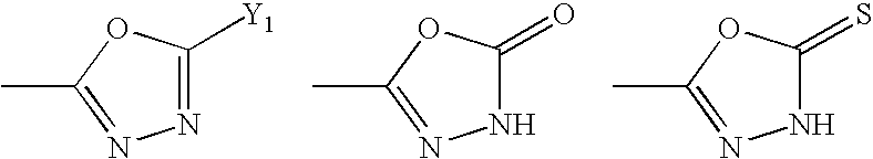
CC1=NN=C([Y1])O1.CC1=NNC(=O)O1.CC1=NNC(=S)O1
